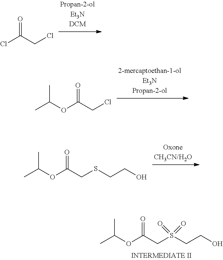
ClC(CCl)=O.CC(OC(CCl)=O)C.CC(OC(CSCCO)=O)C.CC(OC(CS(CCO)(=O)=O)=O)C
